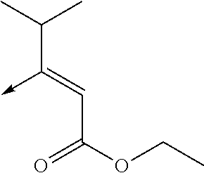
C(C(OCC)=O)=C(C(C)C)->C
